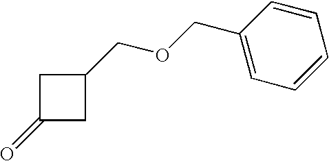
C1(=O)CC(COCC2=CC=CC=C2)C1
